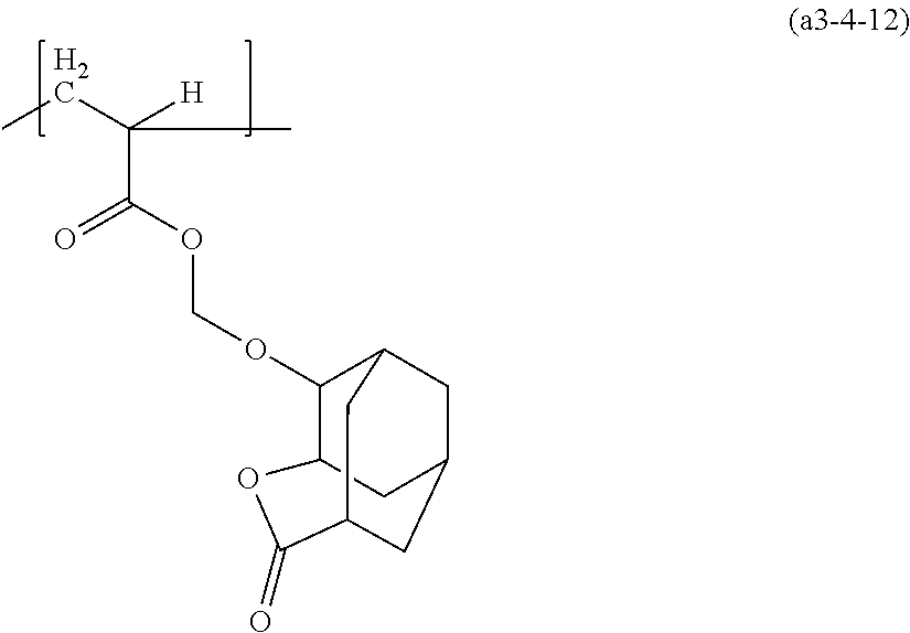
CCC(C(OCOC1C2CC3CC1CC(C(=O)O2)C3)=O)(C)[H]
